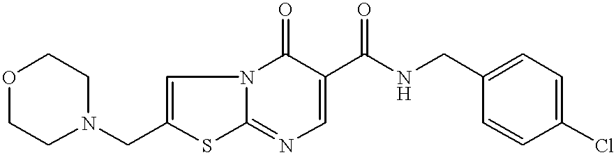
C12=NC=C(C(NCC3=CC=C(Cl)C=C3)=O)C(=O)N1C=C(CN1CCOCC1)S2
